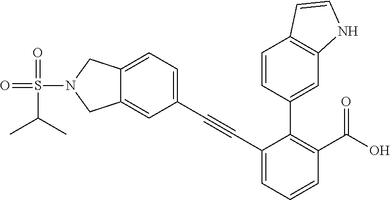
C12=CC(C#CC3=CC=CC(C(=O)O)=C3C3=CC4=C(C=CN4)C=C3)=CC=C1CN(S(C(C)C)(=O)=O)C2
